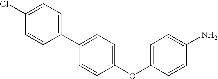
C1=C(OC2=CC=C(C3=CC=C(Cl)C=C3)C=C2)C=CC(N)=C1
